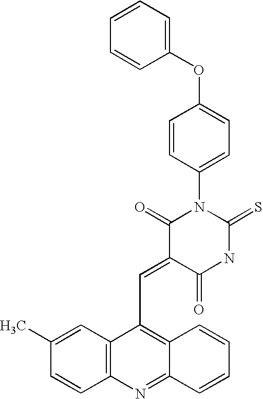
C1=CC=C(OC2=CC=C(N3C(=S)NC(=O)C(=CC4=C5C(=NC6=C4C=C(C)C=C6)C=CC=C5)C3=O)C=C2)C=C1
